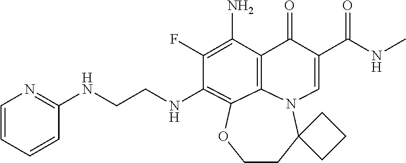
C(NC1=C2C3=C(C(N)=C1F)C(=O)C(C(=O)NC)=CN3C1(CCO2)CCC1)CNC1=NC=CC=C1
